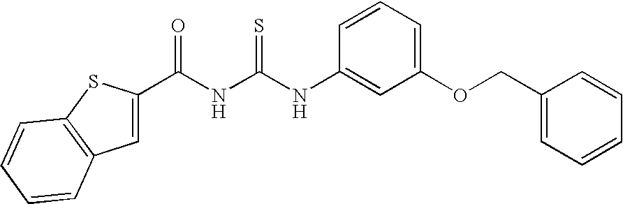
C1(C(NC(NC2=CC(OCC3=CC=CC=C3)=CC=C2)=S)=O)=CC2=C(S1)C=CC=C2
